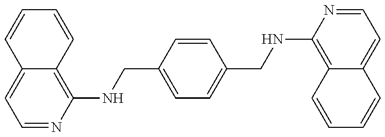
N(CC1=CC=C(CNC2=C3C(=CC=N2)C=CC=C3)C=C1)C1=C2C(=CC=N1)C=CC=C2
